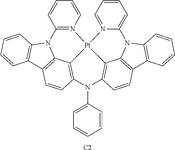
C12=N(C=CC=C1)[Pt]13C4=C(C=CC5=C4N2C2=C5C=CC=C2)N(C2=CC=CC=C2)C2=C1C1=C(C4=C(N1C1=CC=CC=N13)C=CC=C4)C=C2.[C2]
